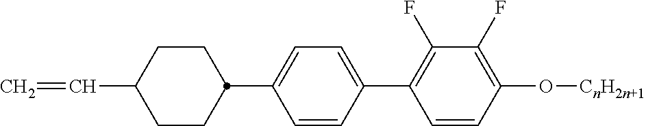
C1(F)=C(C2=CC=C(C3CCC(C=C)CC3)C=C2)C=CC(O[CnH2n+1])=C1F
